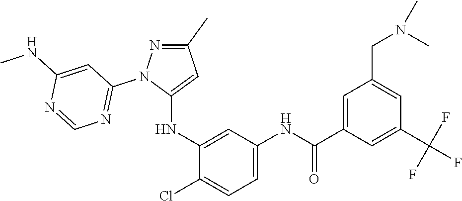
C1(C)=NN(C2=NC=NC(NC)=C2)C(NC2=CC(NC(C3=CC(CN(C)C)=CC(C(F)(F)F)=C3)=O)=CC=C2Cl)=C1
